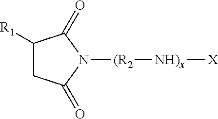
C1([R1])CC(=O)N([(R2][NH)x][X])C1=O
